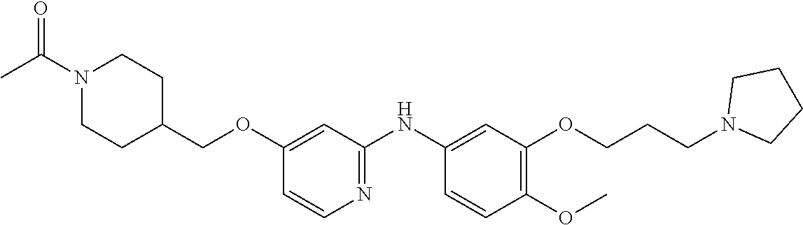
C1(OCC2CCN(C(C)=O)CC2)=CC(NC2=CC(OCCCN3CCCC3)=C(OC)C=C2)=NC=C1
